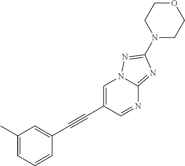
C1(C)=CC=CC(C#CC2=CN3C(=NC(N4CCOCC4)=N3)N=C2)=C1
